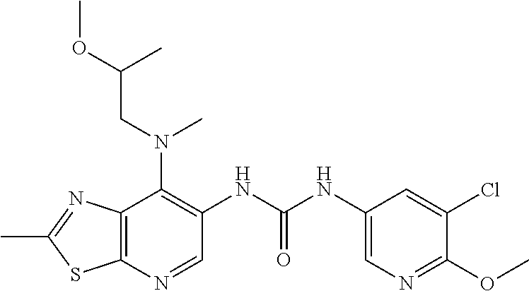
C12=C(N=CC(NC(NC3=CN=C(OC)C(Cl)=C3)=O)=C1N(C)CC(OC)C)SC(C)=N2
